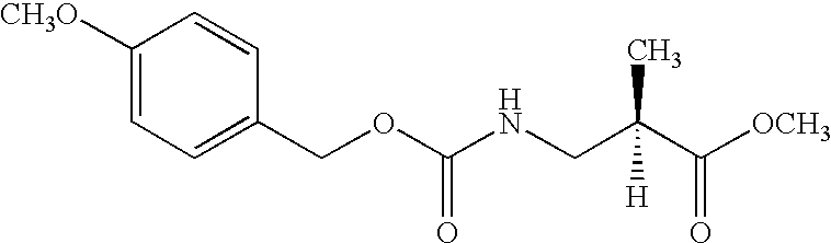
C(OC(NCC(C([OCH3])=O)(C)[H])=O)C1=CC=C([CH3O])C=C1
